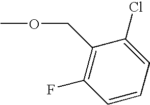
C1=CC=C(Cl)C(COC)=C1F
